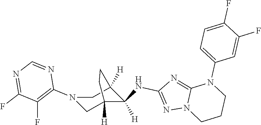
C12=NC(NC3([H])C4([H])CN(C5=C(F)C(F)=NC=N5)CC3([H])CC4)=NN1CCCN2C1=CC=C(F)C(F)=C1
